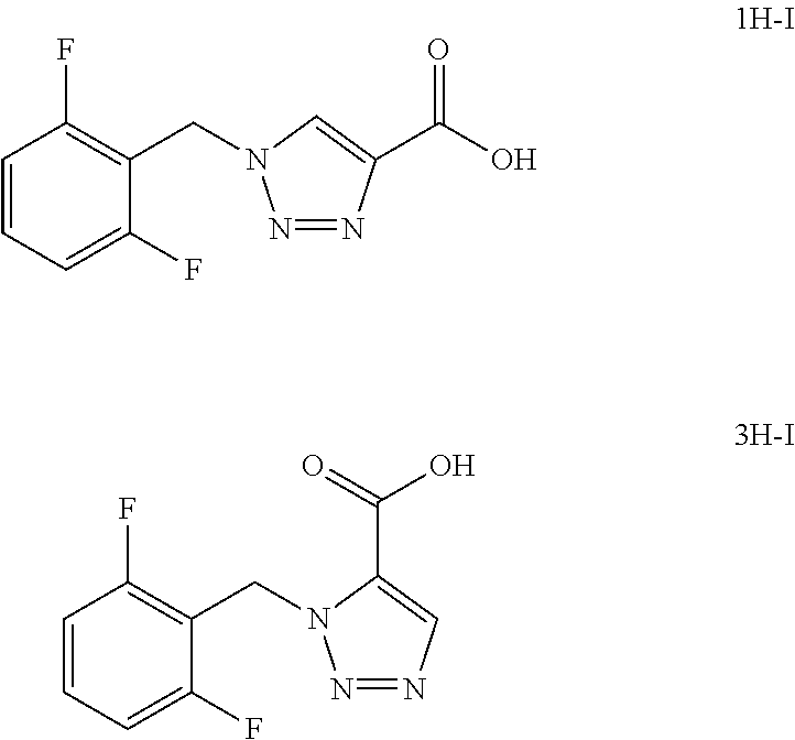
N1=NC(C(O)=O)=CN1CC1=C(F)C=CC=C1F.N1=NC=C(C(=O)O)N1CC1=C(F)C=CC=C1F
